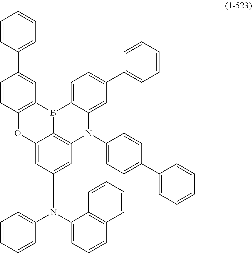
C12=C(C=CC(C3=CC=CC=C3)=C1)OC1=CC(N(C3=CC=CC4=C3C=CC=C4)C3=CC=CC=C3)=CC3=C1B2C1=CC=C(C2=CC=CC=C2)C=C1N3C1=CC=C(C2=CC=CC=C2)C=C1
